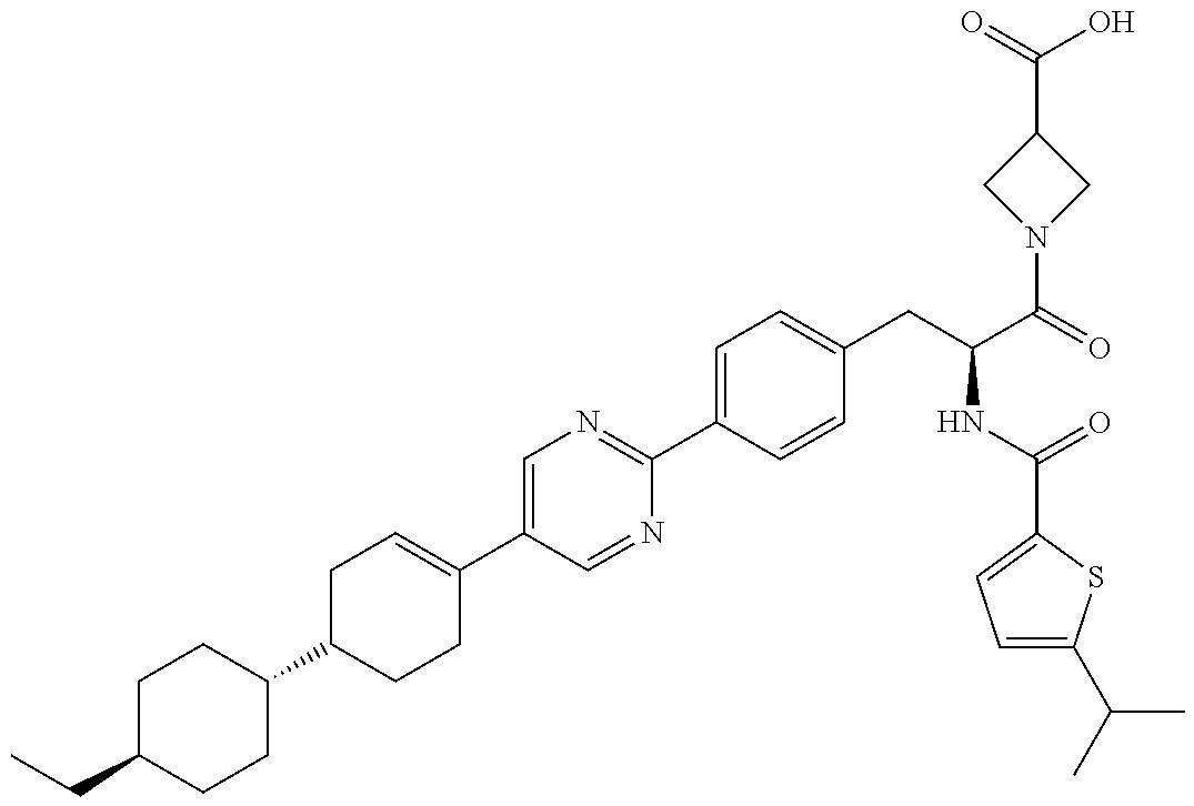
C(C1CCC(C2CCC(C3=CN=C(C4=CC=C(CC(NC(=O)C5=CC=C(C(C)C)S5)C(N5CC(C(O)=O)C5)=O)C=C4)N=C3)=CC2)CC1)C
